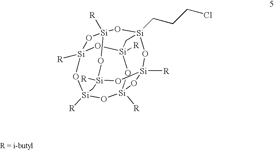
[Si]12([R])O[Si]3([R])O[Si]4(CCCCl)O[Si]5([R])O[Si]([R])(O[Si]([R])(O1)C[Si]([R])(O3)O5)O[Si]([R])(O2)C4
